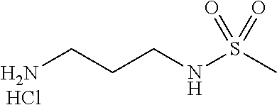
NCCCNS(C)(=O)=O.Cl
